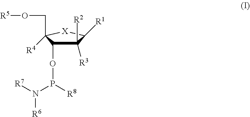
C1(OP(N([R7])[R6])[R8])C(CO[R5])([R4])[X]C([R1])C1([R3])[R2]
